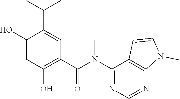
C1(O)=CC(O)=C(C(N(C2=NC=NC3=C2C=CN3C)C)=O)C=C1C(C)C
